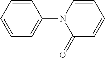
C1=CC=CC=C1N1C(=O)C=CC=C1
